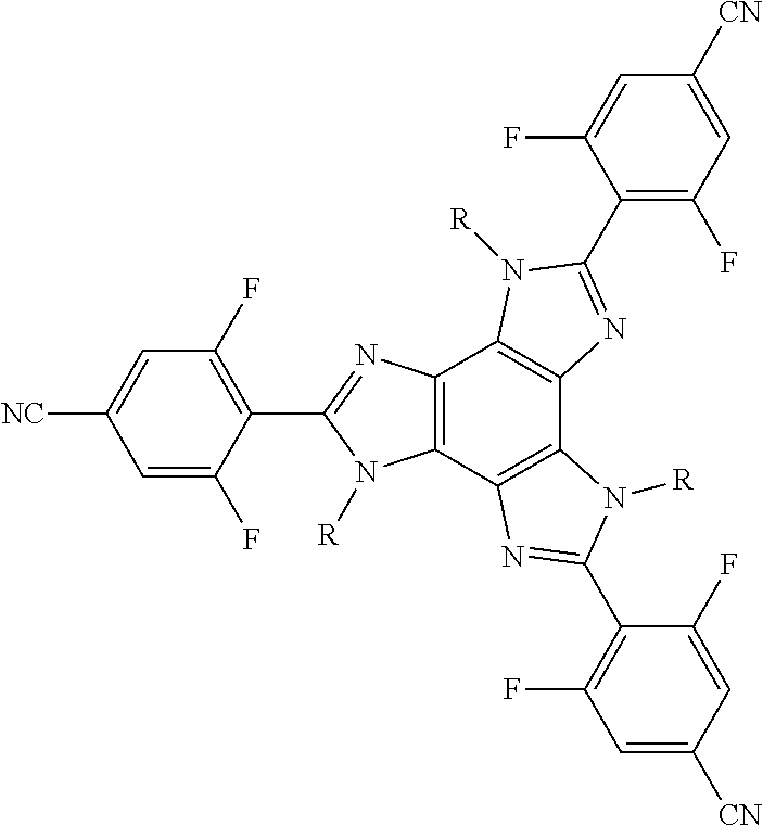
C1(F)=C(C2=NC3=C(C4=C(C5=C3N([R])C(C3=C(F)C=C([CN])C=C3F)=N5)N([R])C(C3=C(F)C=C([NC])C=C3F)=N4)N2[R])C(F)=CC([CN])=C1
